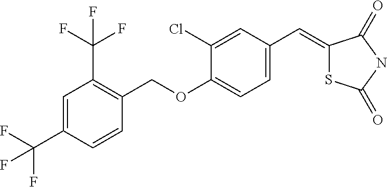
C1=C(Cl)C(OCC2=C(C(F)(F)F)C=C(C(F)(F)F)C=C2)=CC=C1C=C1SC(=O)NC1=O
